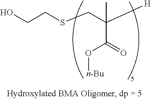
OCCSCC([H])(C)C(=O)O[n-Bu]
